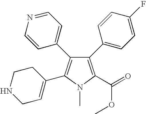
C1(C2=CC=C(F)C=C2)=C(C(=O)OC)N(C)C(C2=CCNCC2)=C1C1=CC=NC=C1
